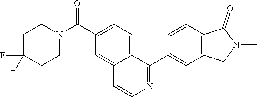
C1C(F)(F)CCN(C(C2=CC=C3C(C4=CC5=C(C=C4)C(=O)N(C)C5)=NC=CC3=C2)=O)C1
